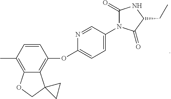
C1(C)=C2C(=C(OC3=CC=C(N4C(=O)NC(CC)C4=O)C=N3)C=C1)C1(CO2)CC1
